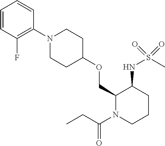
C1(COC2CCN(C3=C(F)C=CC=C3)CC2)N(C(CC)=O)CCCC1NS(C)(=O)=O
